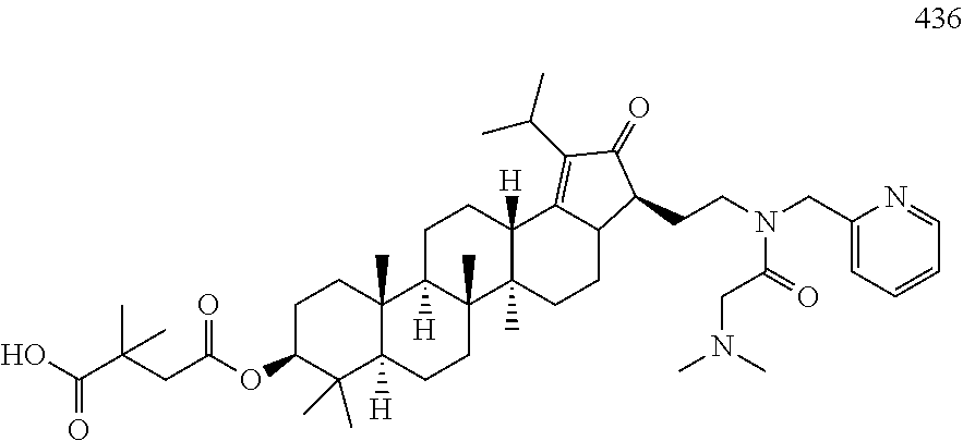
OC(C(CC(OC1C(C)(C)C2([H])C(C)(CC1)C1([H])C(C)(CC2)C2(C)C([H])(CC1)C1=C(C(C)C)C(=O)C(CCN(CC3=CC=CC=N3)C(CN(C)C)=O)C1CC2)=O)(C)C)=O
